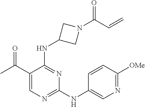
N(C1=NC=C(C(C)=O)C(NC2CN(C(C=C)=O)C2)=N1)C1=CN=C([OMe])C=C1
